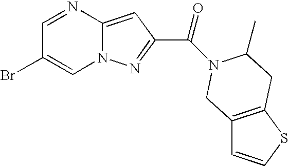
C1=NC2=CC(C(=O)N3C(C)CC4=C(C=CS4)C3)=NN2C=C1Br
